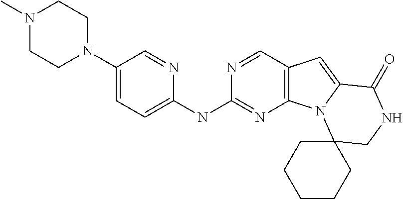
N1(C)CCN(C2=CC=C(NC3=NC4=C(C=N3)C=C3N4C4(CNC3=O)CCCCC4)N=C2)CC1
